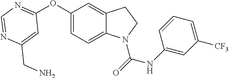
C1=C(CN)N=CN=C1OC1=CC=C2C(=C1)CCN2C(=O)NC1=CC([CF3])=CC=C1
